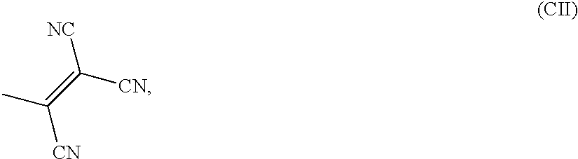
CC(=C([NC])[CN])[CN]
